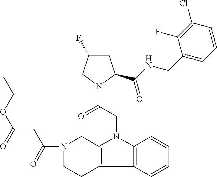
C1C(F)CN(C(CN2C3=C(C4=C2C=CC=C4)CCN(C(=O)CC(OCC)=O)C3)=O)C1C(NCC1=CC=CC(Cl)=C1F)=O
